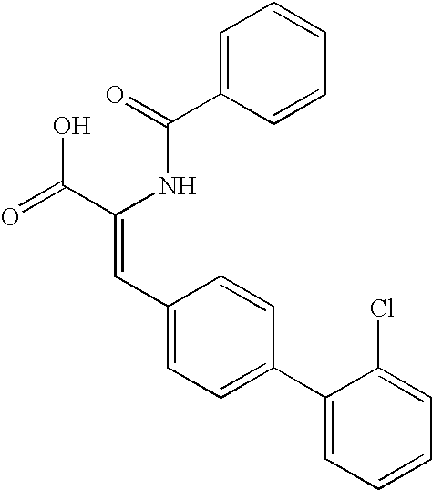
C1=C(C(=O)NC(C(=O)O)=CC2=CC=C(C3=CC=CC=C3Cl)C=C2)C=CC=C1
